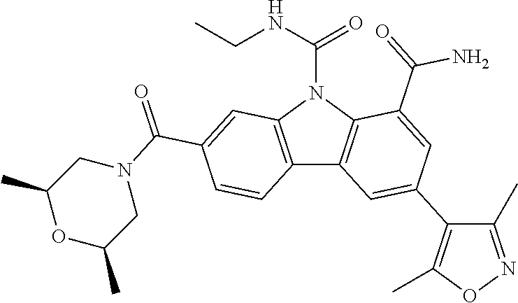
C12=C(N(C(=O)NCC)C3=C1C=C(C1=C(C)ON=C1C)C=C3C(=O)N)C=C(C(N1CC(C)OC(C)C1)=O)C=C2
